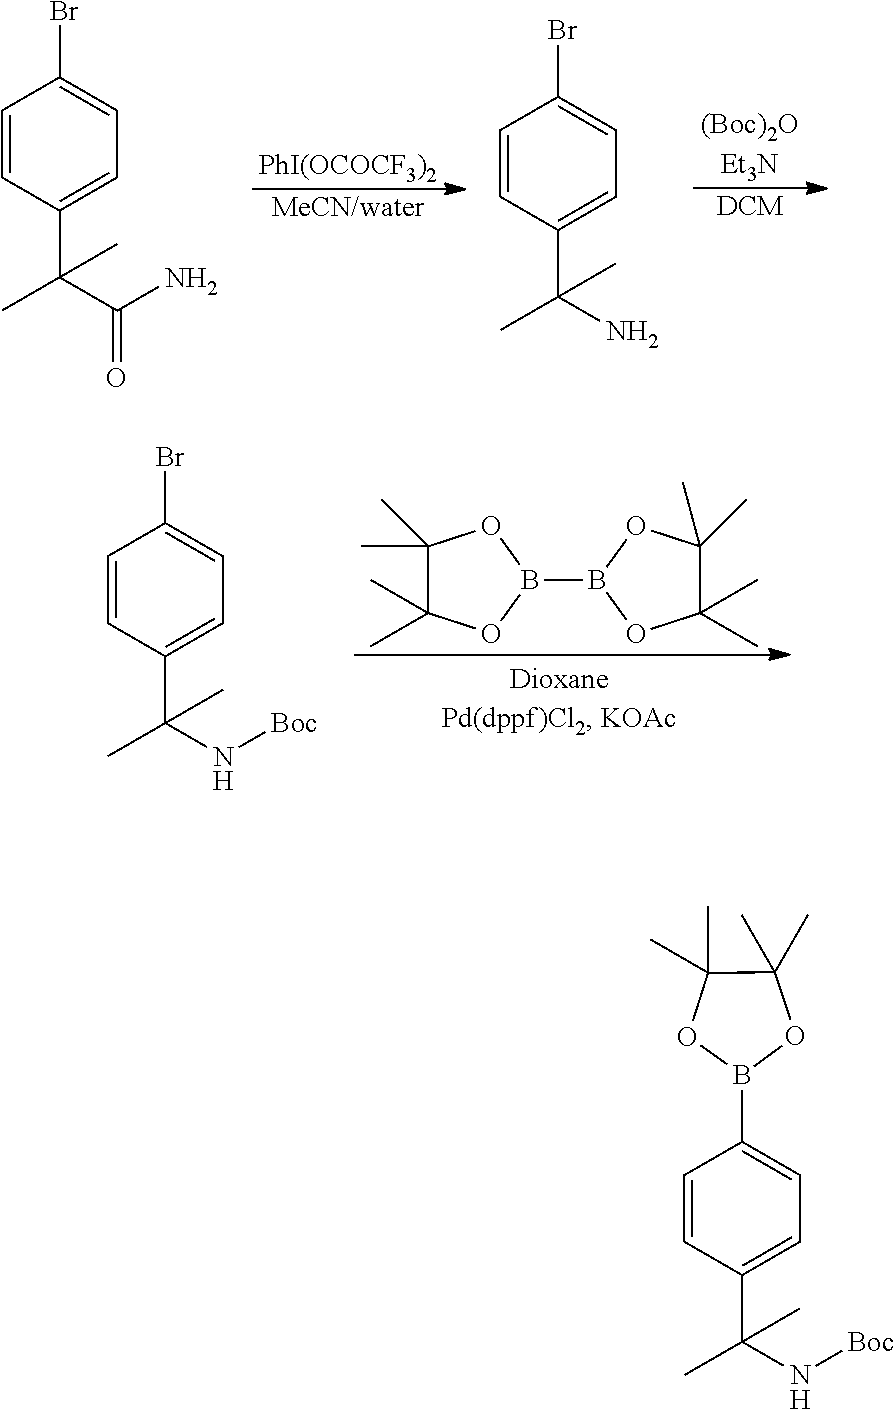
[PhI(OCOCF3)2].[MeCN/water].C1(Br)=CC=C(C(N)(C)C)C=C1.[(Boc)2OEt3N].[DCM].C1(Br)=CC=C(C(C)(C)C(N)=O)C=C1.C1(Br)=CC=C(C(N[Boc])(C)C)C=C1.C1(C)(C)C(C)(C)OB(B2OC(C)(C)C(C)(C)O2)O1.C1(B2OC(C)(C)C(C)(C)O2)=CC=C(C(C)(C)N[Boc])C=C1
